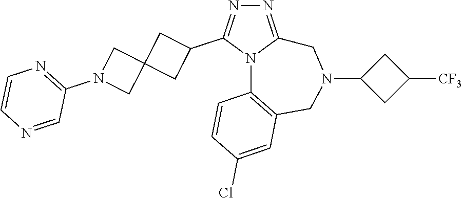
N1=C2N(C(C3CC4(C3)CN(C3=NC=CN=C3)C4)=N1)C1=C(CN(C3CC([CF3])C3)C2)C=C(Cl)C=C1
